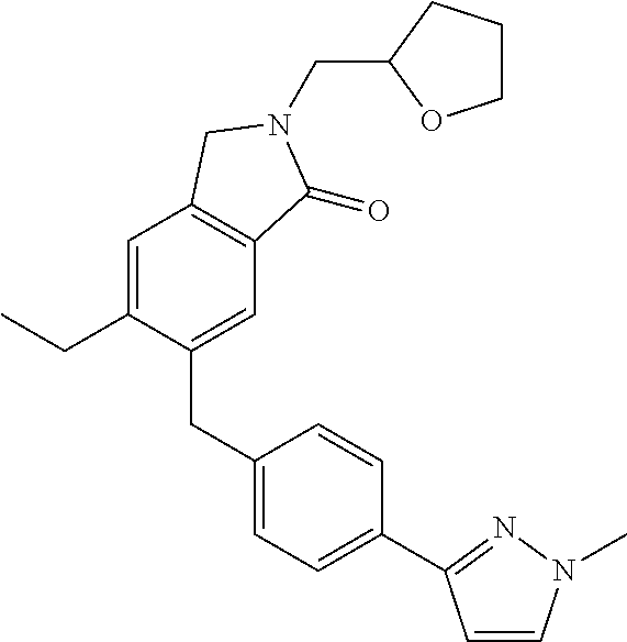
C(N1C(=O)C2=C(C=C(CC)C(CC3=CC=C(C4=NN(C)C=C4)C=C3)=C2)C1)C1OCCC1
